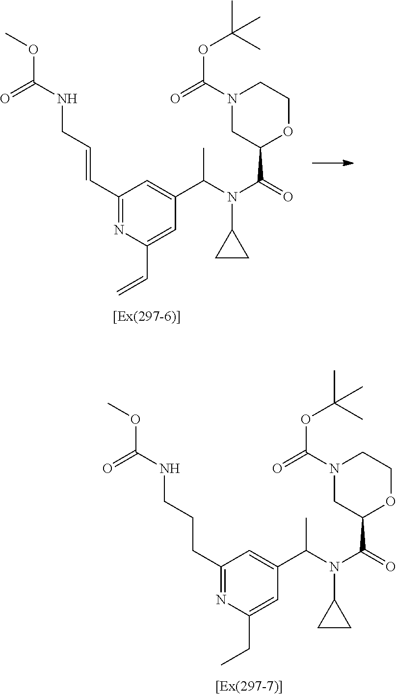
C1(C=CCNC(OC)=O)=NC(C=C)=CC(C(N(C2CC2)C(=O)C2OCCN(C(=O)OC(C)(C)C)C2)C)=C1.C1(CCCNC(OC)=O)=NC(CC)=CC(C(N(C2CC2)C(=O)C2OCCN(C(=O)OC(C)(C)C)C2)C)=C1
